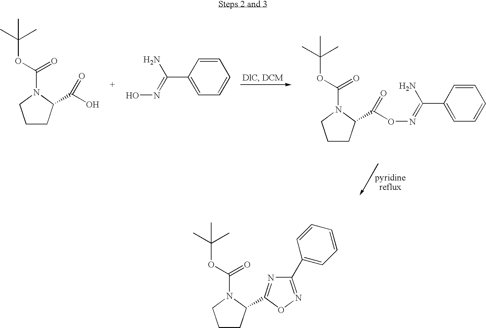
C1CC(C(O)=O)N(C(=O)OC(C)(C)C)C1.C1=CC(C(N)=NO)=CC=C1.C1CC(C(ON=C(N)C2=CC=CC=C2)=O)N(C(=O)OC(C)(C)C)C1.C1CC(C2=NC(C3=CC=CC=C3)=NO2)N(C(=O)OC(C)(C)C)C1
